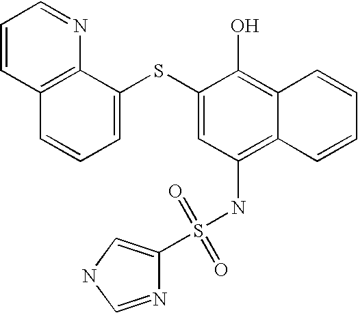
C1=CC2=C(N=C1)C(SC1=CC(NS(=O)(=O)C3=CNC=N3)=C3C(=C1O)C=CC=C3)=CC=C2
